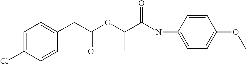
C1(Cl)=CC=C(CC(OC(C(NC2=CC=C(OC)C=C2)=O)C)=O)C=C1
